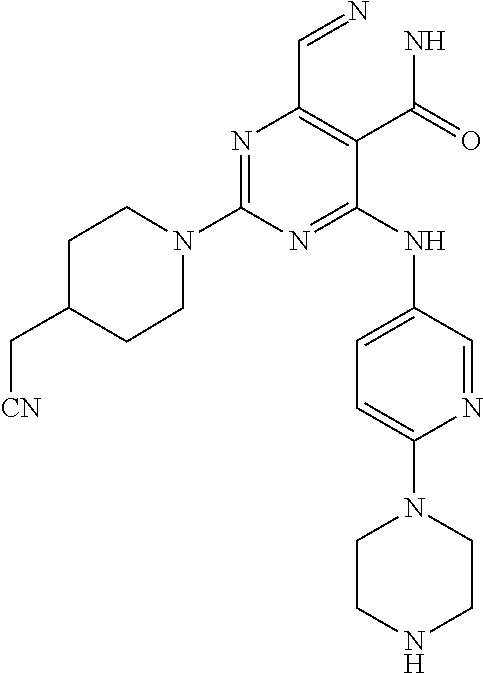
N1=C(N2CCC(C[CN])CC2)N=C(NC2=CC=C(N3CCNCC3)N=C2)C(C(N)=O)=C1C=N
